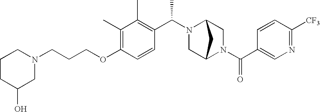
C(OC1=C(C)C(C)=C(C(N2C3CN(C(C4=CN=C([CF3])C=C4)=O)C(C2)C3)C)C=C1)CCN1CCCC(O)C1
